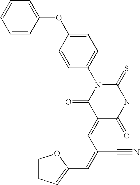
C1(OC2=CC=C(N3C(=O)C(=CC(=CC4=CC=CO4)C#N)C(=O)NC3=S)C=C2)=CC=CC=C1
